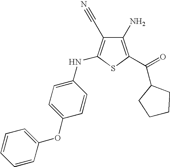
C1(N)=C(C(=O)C2CCCC2)SC(NC2=CC=C(OC3=CC=CC=C3)C=C2)=C1C#N
